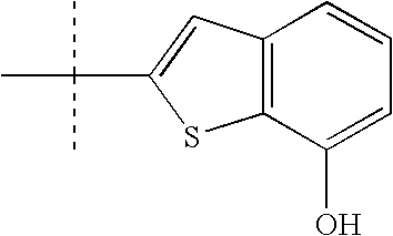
C1=CC2=C(C(O)=C1)SC(C(C)(C)C)=C2
